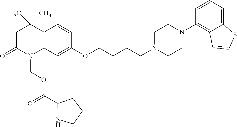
C12=C(C=C(OCCCCN3CCN(C4=C5C(=CC=C4)SC=C5)CC3)C=C1)N(COC(C1NCCC1)=O)C(=O)CC2(C)C
